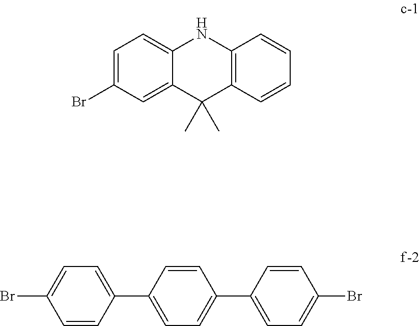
C1=C(Br)C=C2C(=C1)NC1=C(C2(C)C)C=CC=C1.C1(Br)=CC=C(C2=CC=C(C3=CC=C(Br)C=C3)C=C2)C=C1
